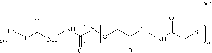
[L](C(=O)NNC(=O)[Y]OCC(=O)NNC(=O)[L]S)S
